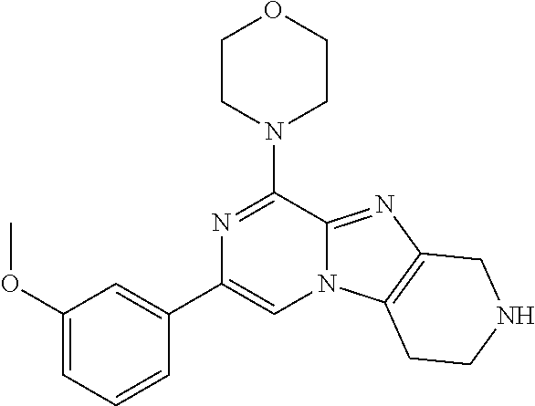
C1(OC)=CC=CC(C2=CN3C(=NC4=C3CCNC4)C(N3CCOCC3)=N2)=C1
